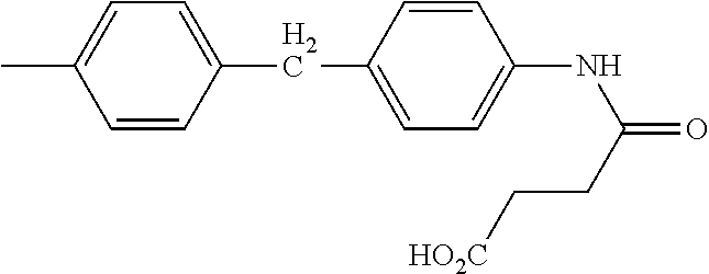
CC1=CC=C(CC2=CC=C(NC(CC[HO2C])=O)C=C2)C=C1
